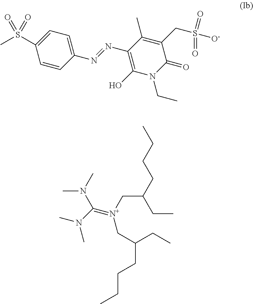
CCCCC(CC)C[N+](CC(CCCC)CC)=C(N(C)C)N(C)C.CS(C1=CC=C(N=NC2=C(O)N(CC)C(=O)C(CS(=O)([O-])=O)=C2C)C=C1)(=O)=O
